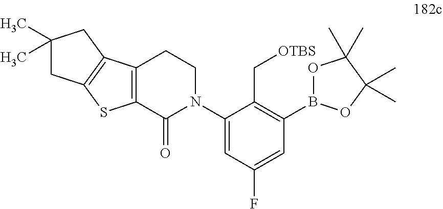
C1(B2OC(C)(C)C(C)(C)O2)=C(C[OTBS])C(N2CCC3=C(C2=O)SC2=C3CC(C)(C)C2)=CC(F)=C1
